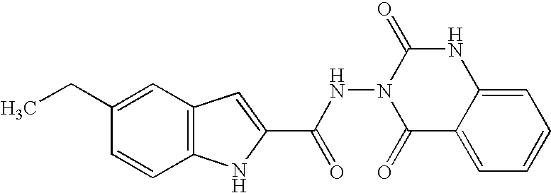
C12=C(C=C(CC)C=C1)C=C(C(NN1C(=O)C3=CC=CC=C3NC1=O)=O)N2
